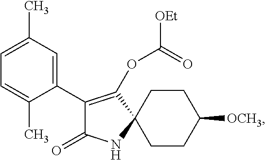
C1CC([OCH3])CCC12C(OC(=O)[OEt])=C(C1=CC(C)=CC=C1C)C(=O)N2
